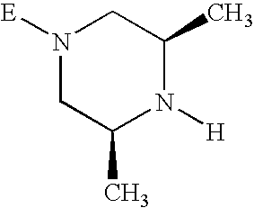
[E]N1CC(C)N([H])C(C)C1
